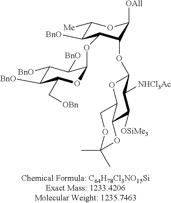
C1([Me])C([BnO])C(OC2OC(C[OBn])C([BnO])C([BnO])C2[BnO])C(OC2OC3C(C([OSiMe3])C2[NHCl3Ac])OC(C)(C)OC3)C([OAll])O1
